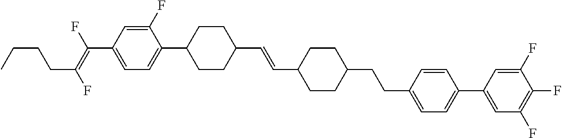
C1=C(F)C(C2CCC(C=CC3CCC(CCC4=CC=C(C5=CC(F)=C(F)C(F)=C5)C=C4)CC3)CC2)=CC=C1C(=C(F)CCCC)F
